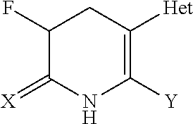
C1([Y])=C([Het])CC(F)C(=[X])N1
